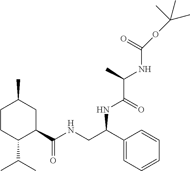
C1CC(C(C)C)C(C(NCC(C2=CC=CC=C2)NC(C(NC(=O)OC(C)(C)C)C)=O)=O)CC1C
